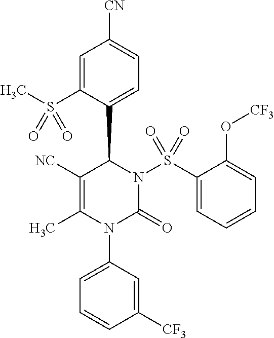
C1([NC])=C(C)N(C2=CC=CC([CF3])=C2)C(=O)N(S(C2=CC=CC=C2O[CF3])(=O)=O)C1C1=CC=C([CN])C=C1S(C)(=O)=O
